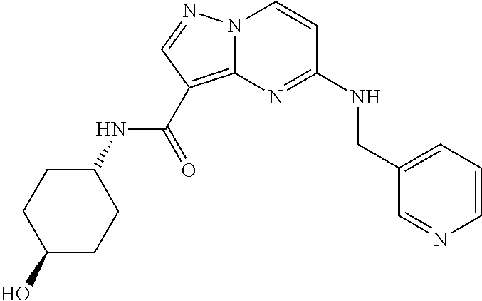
C1=CN=CC(CNC2=NC3=C(C(NC4CCC(O)CC4)=O)C=NN3C=C2)=C1
